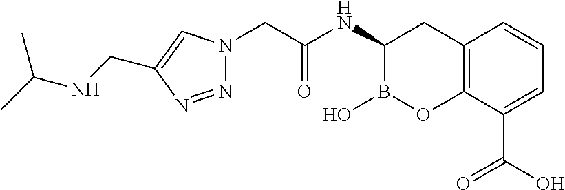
C12=C(C(C(O)=O)=CC=C1)OB(O)C(NC(CN1N=NC(CNC(C)C)=C1)=O)C2
